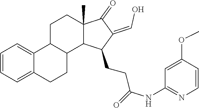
C1(=O)C(=CO)C(CCC(=O)NC2=NC=CC(OC)=C2)C2C1(C)CCC1C3=CC=CC=C3CCC21
